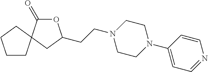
C1CC2(CC1)C(=O)OC(CCN1CCN(C3=CC=NC=C3)CC1)C2
